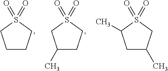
C1CCS(=O)(=O)C1.C1(C)CCS(=O)(=O)C1.C1C(C)CS(=O)(=O)C1C
